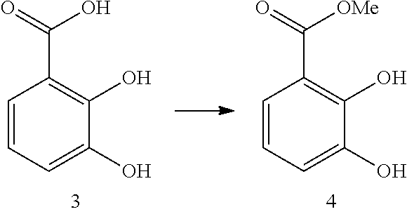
C1=CC=C(O)C(O)=C1C(=O)O.C1=CC=C(O)C(O)=C1C(=O)[OMe]
